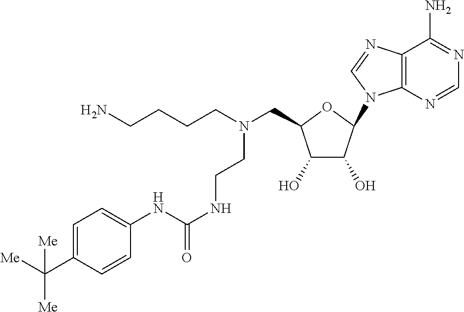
C12=C(N=CN1C1C(O)C(O)C(CN(CCCCN)CCNC(NC3=CC=C(C([Me])([Me])[Me])C=C3)=O)O1)C(N)=NC=N2
